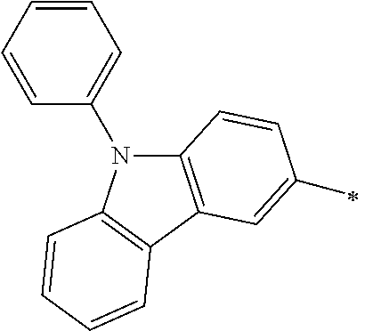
N1(C2=CC=CC=C2)C2=C(C3=C1C=CC=C3)C=C(C)C=C2
